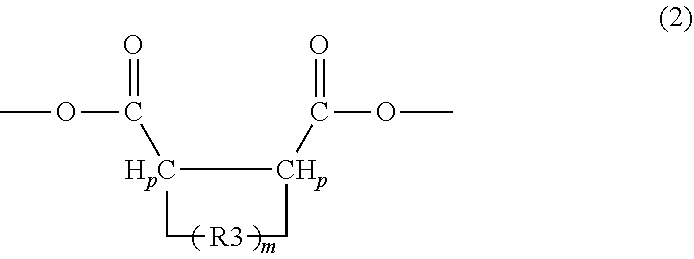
COC([HpC]1[CHp](C(OC)=O)C[R3]C1)=O
